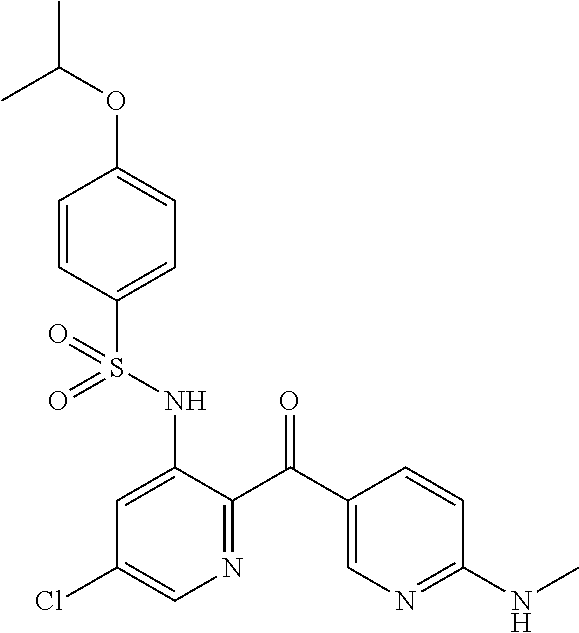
C1=CC(S(NC2=CC(Cl)=CN=C2C(C2=CN=C(NC)C=C2)=O)(=O)=O)=CC=C1OC(C)C
